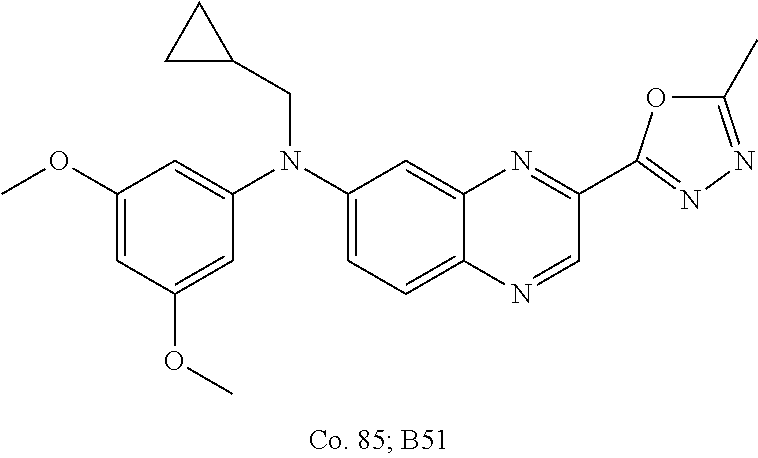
C1(OC)=CC(OC)=CC(N(C2=CC=C3C(=C2)N=C(C2=NN=C(C)O2)C=N3)CC2CC2)=C1
